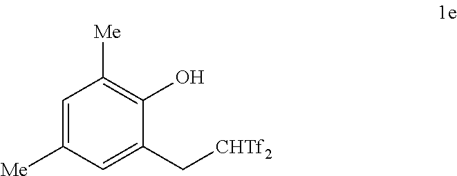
C1=C([Me])C=C(C[CHTf2])C(O)=C1[Me]
